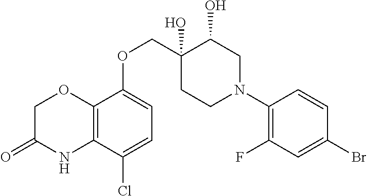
C1OC2=C(C(Cl)=CC=C2OCC2(O)C(O)CN(C3=C(F)C=C(Br)C=C3)CC2)NC1=O
